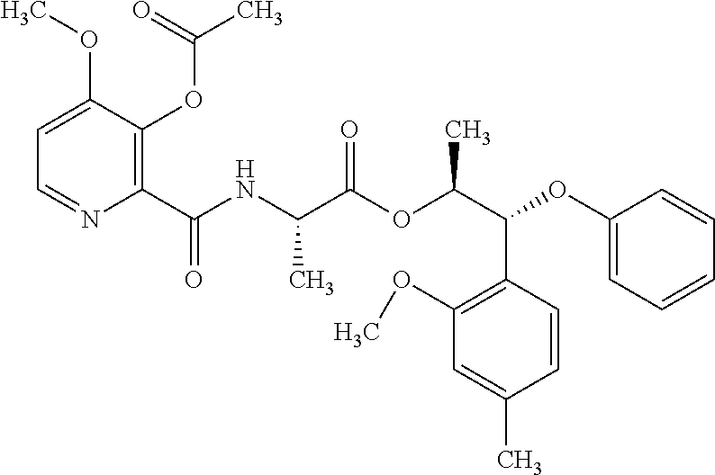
C1=C(OC)C(OC(C)=O)=C(C(NC(C(OC(C(OC2=CC=CC=C2)C2=C(OC)C=C(C)C=C2)C)=O)C)=O)N=C1
